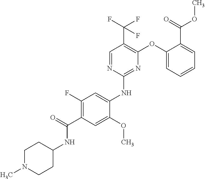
C1(F)=C(C(=O)NC2CCN(C)CC2)C=C(OC)C(NC2=NC(OC3=CC=CC=C3C(OC)=O)=C(C(F)(F)F)C=N2)=C1
